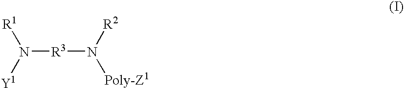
[R1]N([Y1])[R3]N([Poly-Z1])[R2]
